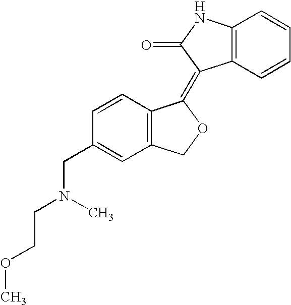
C1=CC(CN(CCOC)C)=CC2=C1C(=C1C3=C(C=CC=C3)NC1=O)OC2
